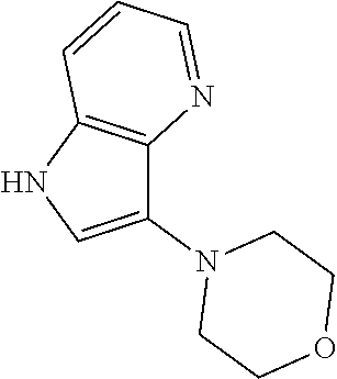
C1(N2CCOCC2)=CNC2=C1N=CC=C2
